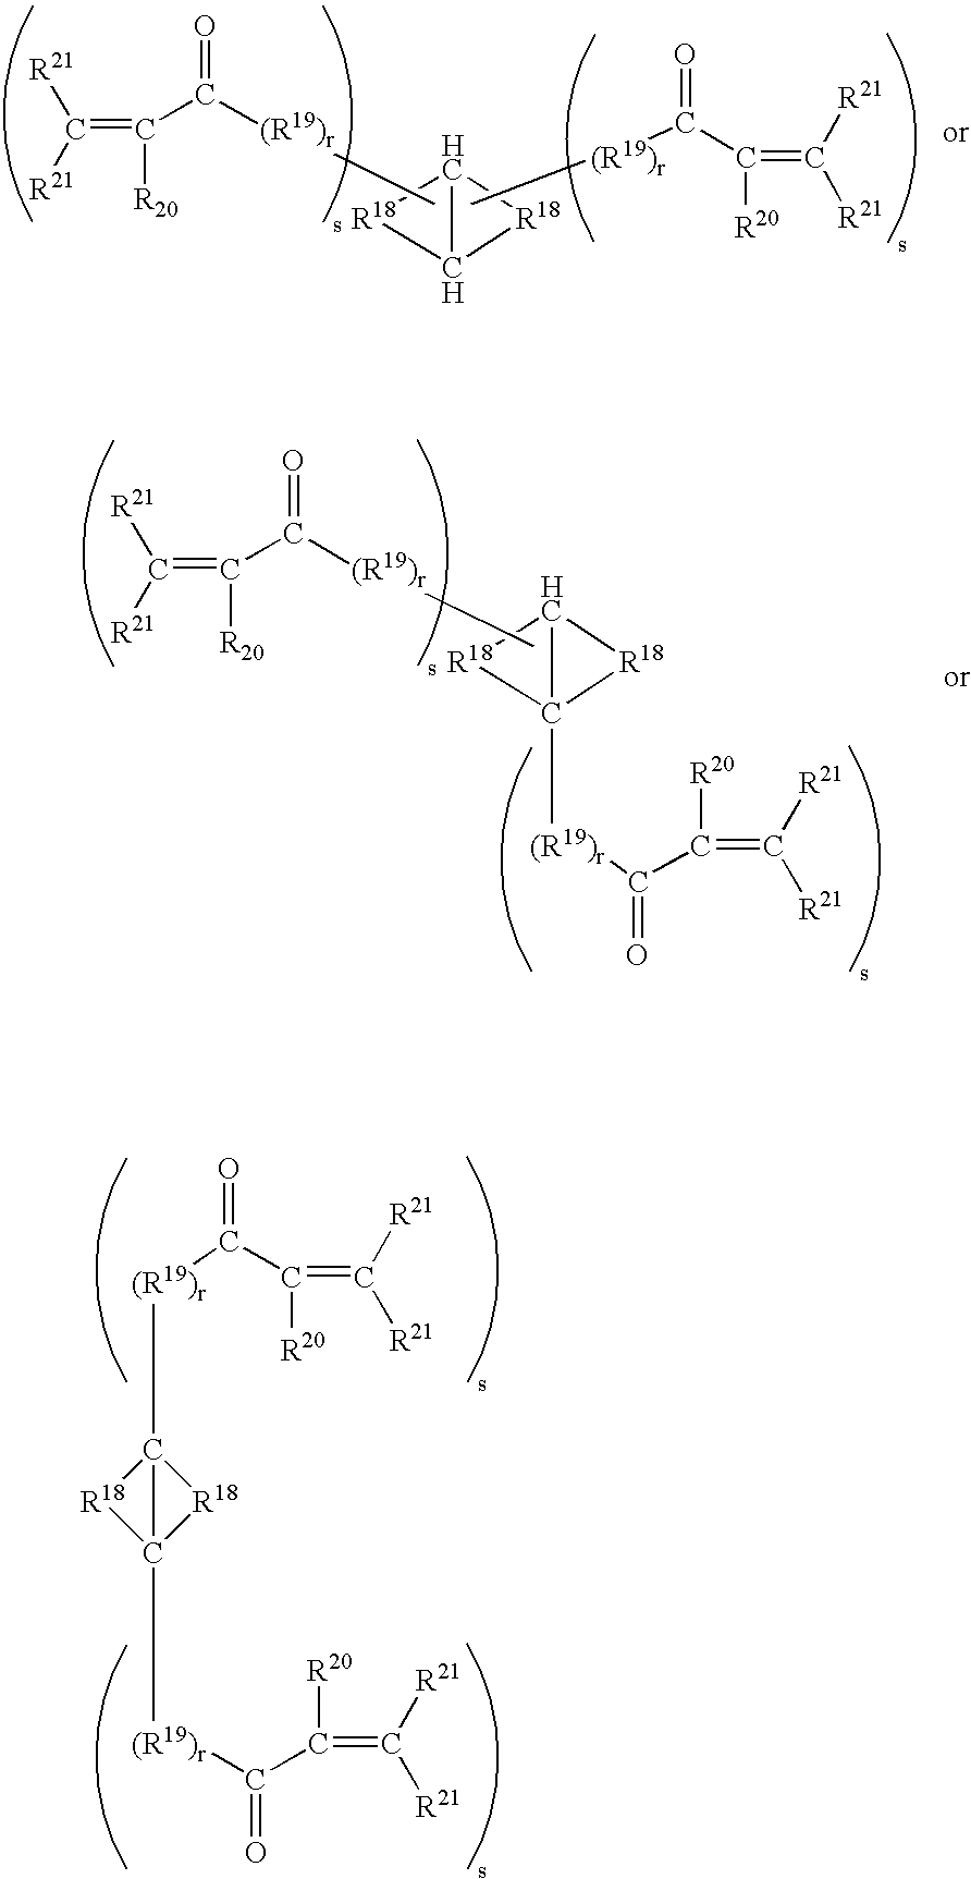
C(=C([R20])C([(R19)r]C)=O)([R21])[R21].C12[R18]C1[R18]2.C[(R19)r]C(C(=C([R21])[R21])[R20])=O.C(=C([R20])C([(R19)r]C)=O)([R21])[R21].C12[R18]C1([(R19)r]C(C(=C([R21])[R21])[R20])=O)[R18]2.[(R19)r](C(C(=C([R21])[R21])[R20])=O)C12[R18]C1([(R19)r]C(C(=C([R21])[R21])[R20])=O)[R18]2
